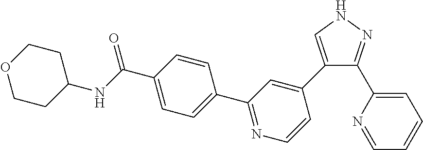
N1C=C(C2=CC(C3=CC=C(C(NC4CCOCC4)=O)C=C3)=NC=C2)C(C2=CC=CC=N2)=N1
